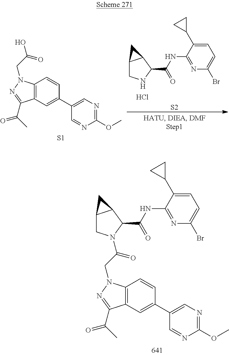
Cl.C12CNC(C(NC3=NC(Br)=CC=C3C3CC3)=O)C1C2.[S2].C12=C(C=C(C3=CN=C(OC)N=C3)C=C1)C(C(C)=O)=NN2CC(O)=O.[S1].C12CN(C(CN3C4=C(C=C(C5=CN=C(OC)N=C5)C=C4)C(C(C)=O)=N3)=O)C(C(NC3=NC(Br)=CC=C3C3CC3)=O)C1C2
